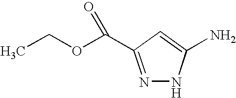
N1=C(C(OCC)=O)C=C(N)N1
